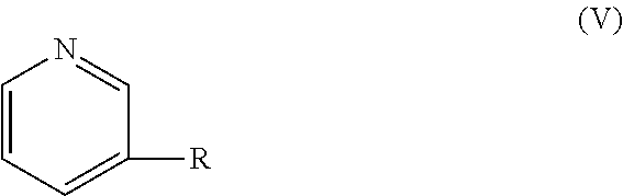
C1=CC=C([R])C=N1
